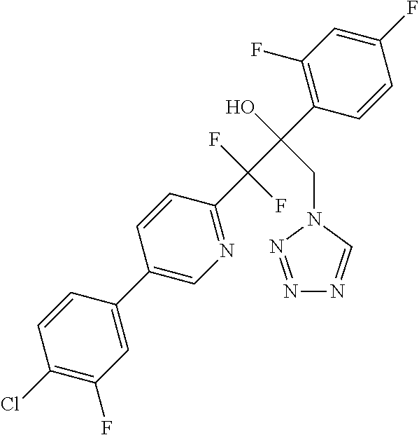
C1(C2=CN=C(C(C(C3=C(F)C=C(F)C=C3)(O)CN3C=NN=N3)(F)F)C=C2)=CC(F)=C(Cl)C=C1
